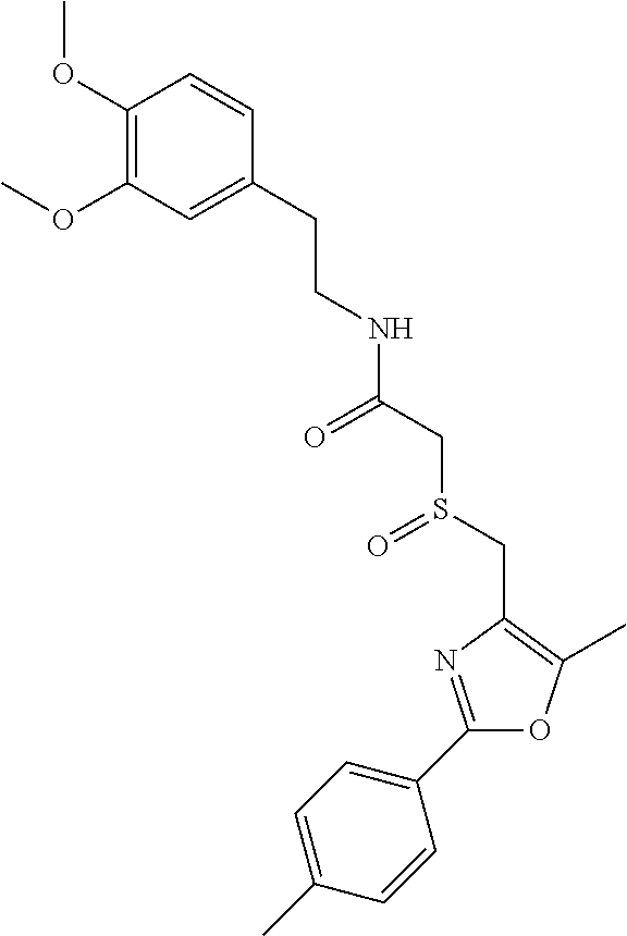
C1(C2=CC=C(C)C=C2)=NC(CS(CC(=O)NCCC2=CC(OC)=C(OC)C=C2)=O)=C(C)O1
